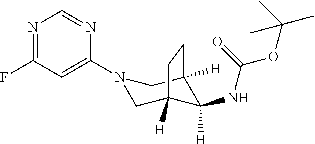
N1=C(F)C=C(N2CC3([H])C(NC(=O)OC(C)(C)C)([H])C([H])(C2)CC3)N=C1
